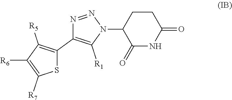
C1(=O)C(N2C([R1])=C(C3=C([R5])C([R6])=C([R7])S3)N=N2)CCC(=O)N1
